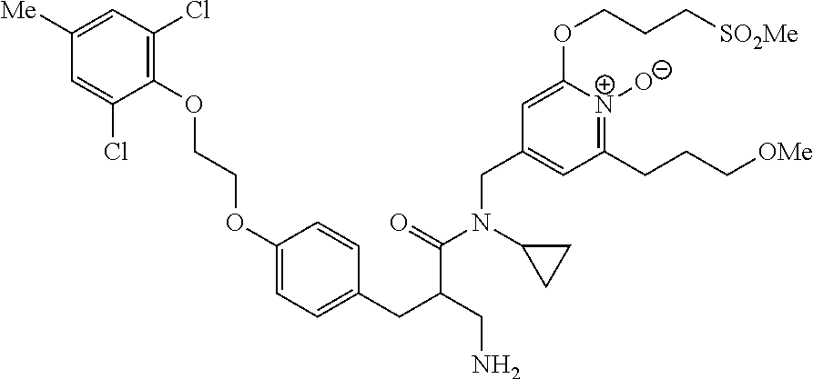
C1=C([Me])C=C(Cl)C(OCCOC2=CC=C(CC(CN)C(=O)N(CC3=CC(CCC[OMe])=[N+]([O-])C(OCCC[SO2Me])=C3)C3CC3)C=C2)=C1Cl
